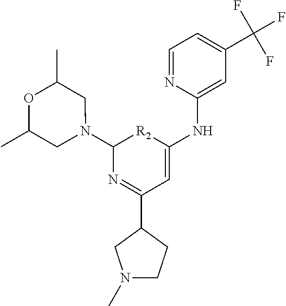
N1=C(C2CN(C)CC2)C=C(NC2=CC(C(F)(F)F)=CC=N2)[R2]C1N1CC(C)OC(C)C1
